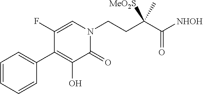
C1=CC=CC(C2=C(O)C(=O)N(CCC(C([NHOH])=O)(C)[MeO2S])C=C2F)=C1
